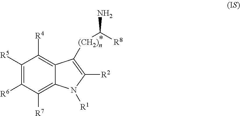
C1([R5])=C([R6])C([R7])=C2C(=C1[R4])C([(CH2)n]C([R8])N)=C([R2])N2[R1]
